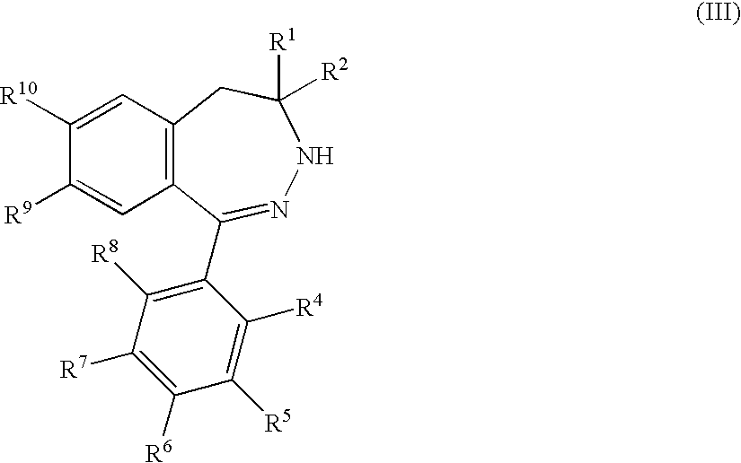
C1([R9])=CC2=C(C=C1[R10])CC([R1])([R2])NN=C2C1=C([R8])C([R7])=C([R6])C([R5])=C1[R4]
